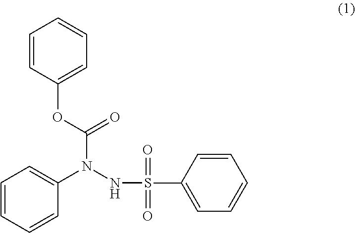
C1=CC(OC(N(NS(C2=CC=CC=C2)(=O)=O)C2=CC=CC=C2)=O)=CC=C1
